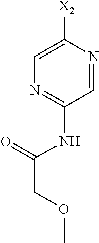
C1=NC([X2])=CN=C1NC(COC)=O
